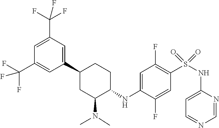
C1(C2CC(N(C)C)C(NC3=CC(F)=C(S(=O)(=O)NC4=CC=NC=N4)C=C3F)CC2)=CC(C(F)(F)F)=CC(C(F)(F)F)=C1
